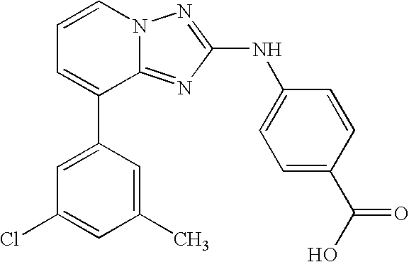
C1=CN2C(=NC(NC3=CC=C(C(O)=O)C=C3)=N2)C(C2=CC(Cl)=CC(C)=C2)=C1
